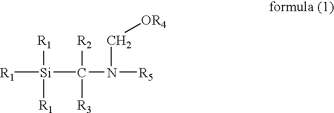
[R1][Si](C(N([R5])C[OR4])([R2])[R3])([R1])[R1]
